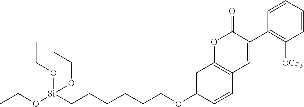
C1=CC=CC(C2=CC3=C(OC2=O)C=C(OCCCCCC[Si](OCC)(OCC)OCC)C=C3)=C1[OCF3]
